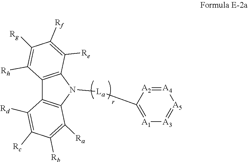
C12=C(N([La]C3=[A1][A3]=[A5][A4]=[A2]3)C3=C1C([Rd])=C([Rc])C([Rb])=C3[Ra])C([Re])=C([Rf])C([Rg])=C2[Rh]
